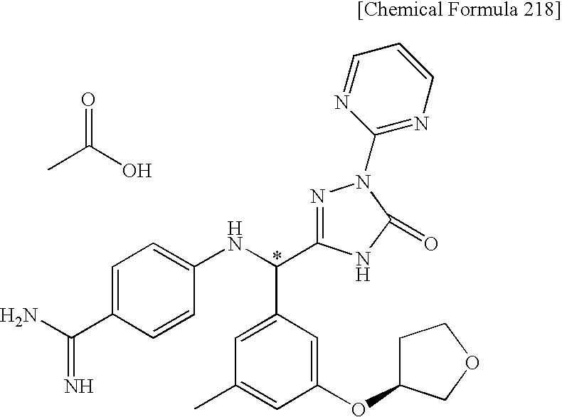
CC(O)=O.C1=C(C(N)=N)C=CC(NC(C2=CC(C)=CC(OC3CCOC3)=C2)C2=NN(C3=NC=CC=N3)C(=O)N2)=C1
